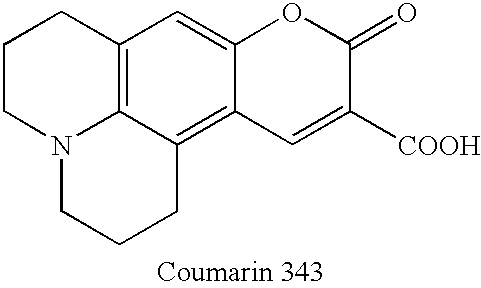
C1CN2C3=C(C1)C=C1C(=C3CCC2)C=C([COOH])C(=O)O1
